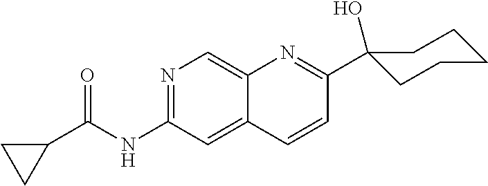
N1=C(NC(C2CC2)=O)C=C2C(=C1)N=C(C1(O)CCCCC1)C=C2
